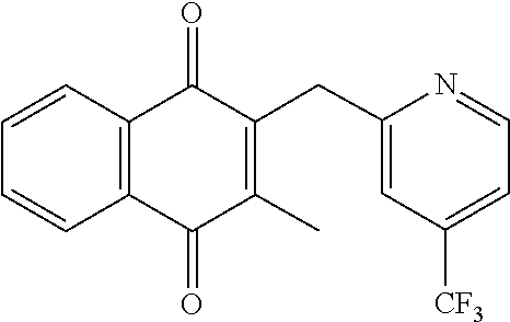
C1=CC2=C(C=C1)C(=O)C(CC1=CC([CF3])=CC=N1)=C(C)C2=O
